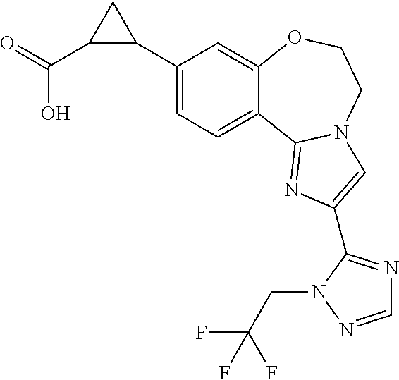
C1(C2CC2C(=O)O)=CC=C2C(=C1)OCCN1C2=NC(C2=NC=NN2CC(F)(F)F)=C1
